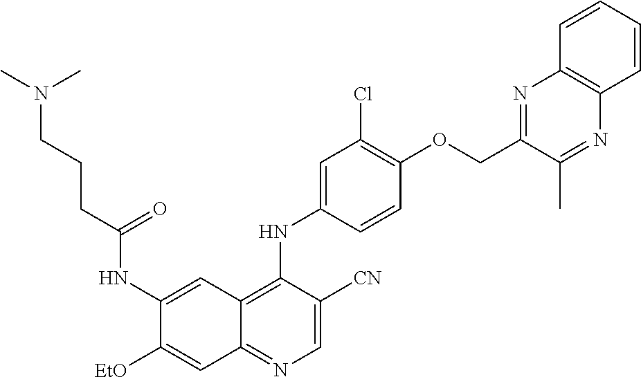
C1=C([CN])C(NC2=CC(Cl)=C(OCC3=NC4=C(N=C3C)C=CC=C4)C=C2)=C2C(=N1)C=C([EtO])C(NC(CCCN(C)C)=O)=C2
